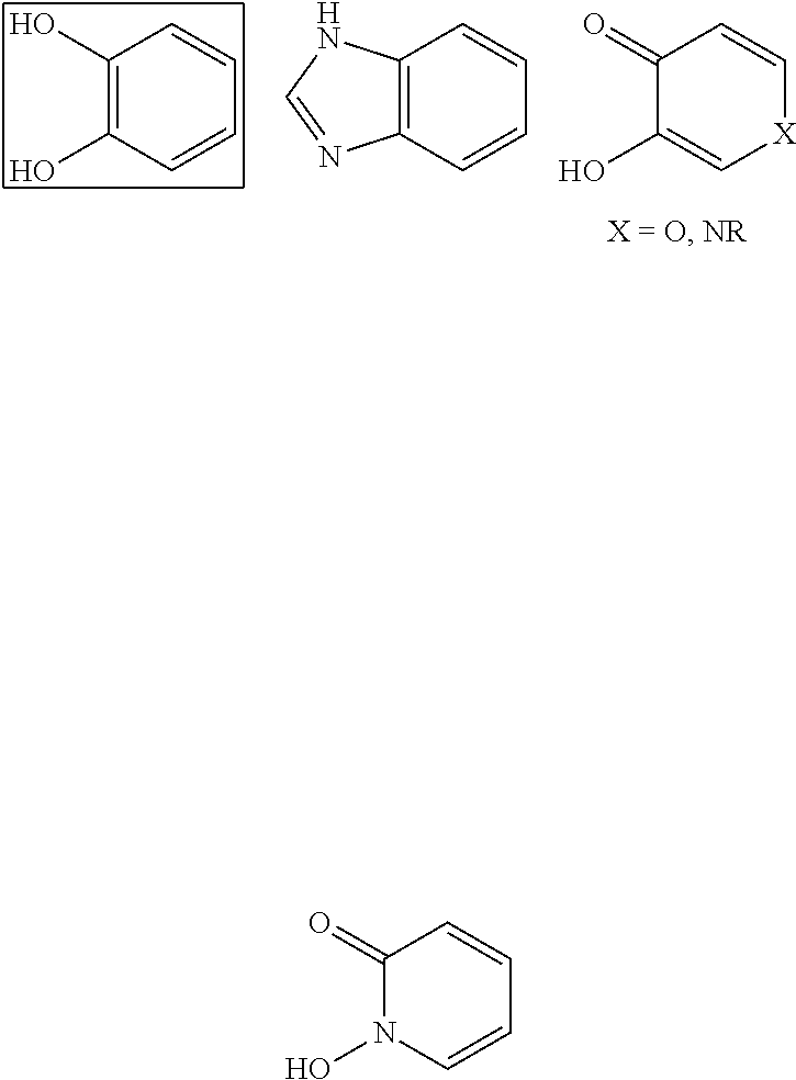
C12=C(C=CC=C1)N=CN2.C1(=O)C(O)=C[X]C=C1.C1(O)=C(O)C=CC=C1.C1(=O)N(O)C=CC=C1
